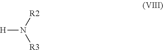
[H]N([R3])[R2]
